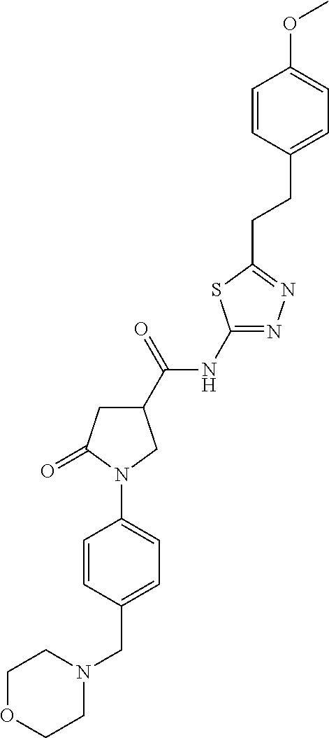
N1(CC2=CC=C(N3C(=O)CC(C(NC4=NN=C(CCC5=CC=C(OC)C=C5)S4)=O)C3)C=C2)CCOCC1
